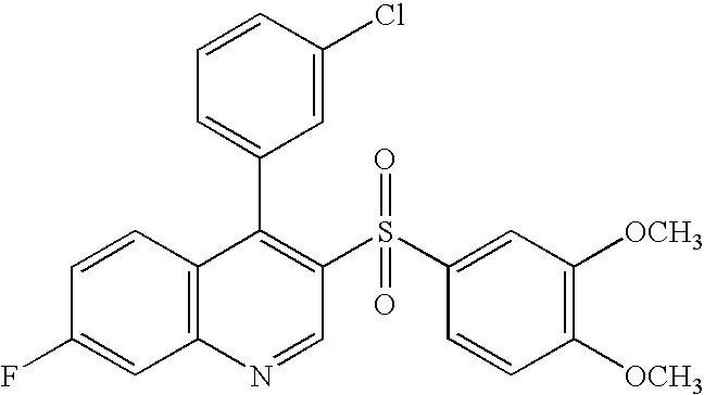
C12=C(C=CC(F)=C1)C(C1=CC=CC(Cl)=C1)=C(S(C1=CC([OCH3])=C([OCH3])C=C1)(=O)=O)C=N2
